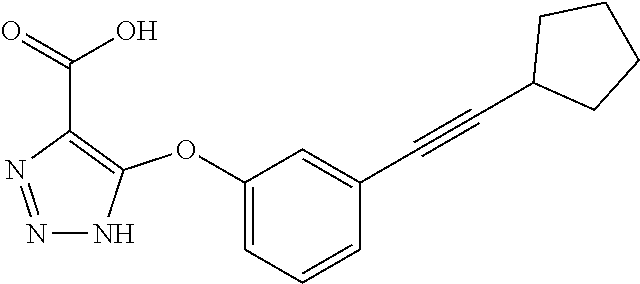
C1(OC2=C(C(=O)O)N=NN2)=CC=CC(C#CC2CCCC2)=C1
